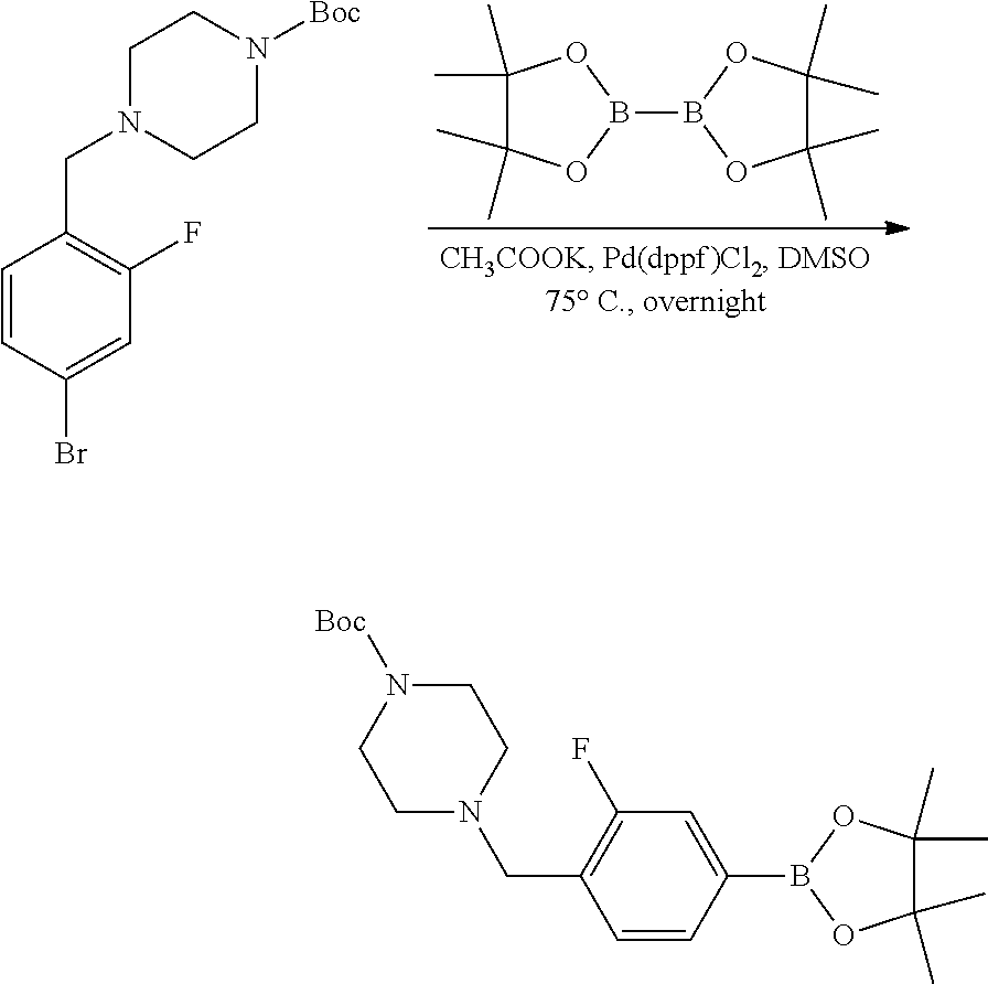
C1(C)(C)C(C)(C)OB(B2OC(C)(C)C(C)(C)O2)O1.C1=CC(Br)=CC(F)=C1CN1CCN([Boc])CC1.C1N([Boc])CCN(CC2=C(F)C=C(B3OC(C)(C)C(C)(C)O3)C=C2)C1
